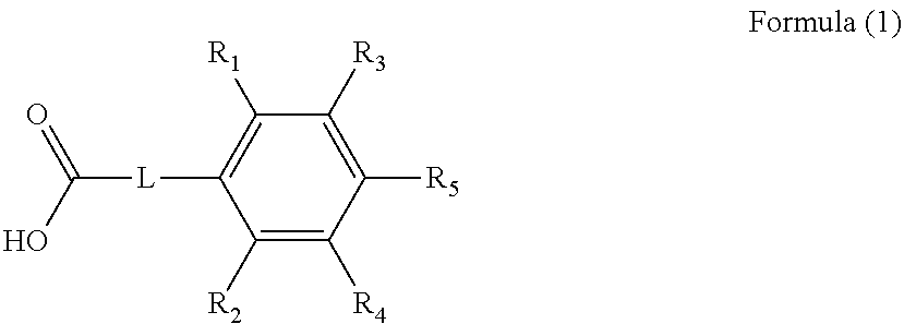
C1([R5])=C([R3])C([R1])=C([L]C(O)=O)C([R2])=C1[R4]
